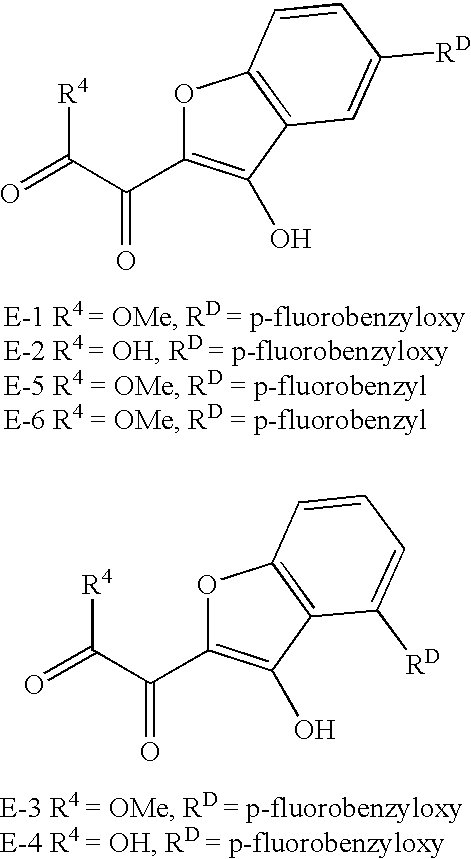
O=C(C(=O)C1=C(O)C2=C(O1)C=CC([RD])=C2)[R4].O=C(C(=O)C1=C(O)C2=C(O1)C=CC=C2[RD])[R4]
